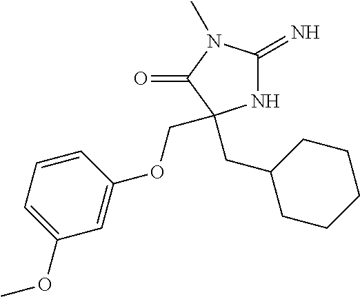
N1C(=N)N(C)C(=O)C1(CC1CCCCC1)COC1=CC(OC)=CC=C1
